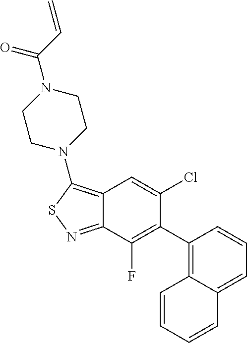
C1(C2=C(F)C3=NSC(N4CCN(C(=O)C=C)CC4)=C3C=C2Cl)=C2C(=CC=C1)C=CC=C2
